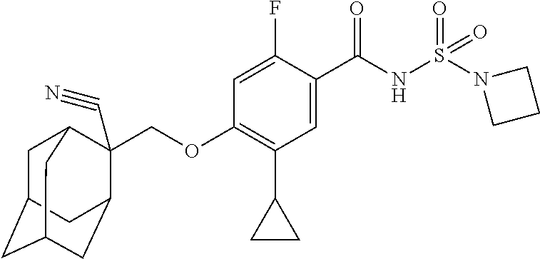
C1=C(F)C(C(NS(N2CCC2)(=O)=O)=O)=CC(C2CC2)=C1OCC1(C#N)C2CC3CC(CC1C3)C2
